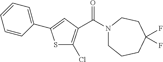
S1C(Cl)=C(C(N2CCCC(F)(F)CC2)=O)C=C1C1=CC=CC=C1
